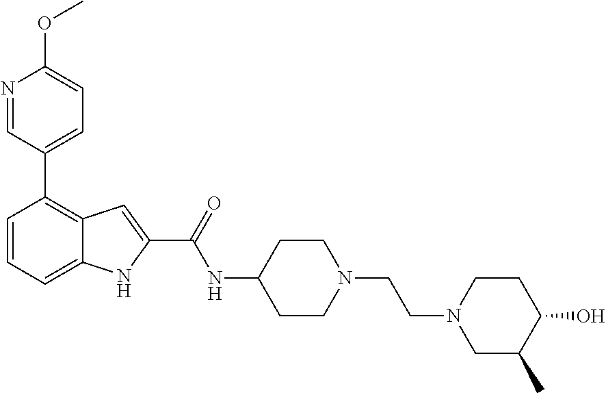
C1=CC=C2C(=C1C1=CC=C(OC)N=C1)C=C(C(=O)NC1CCN(CCN3CC(C)C(O)CC3)CC1)N2
